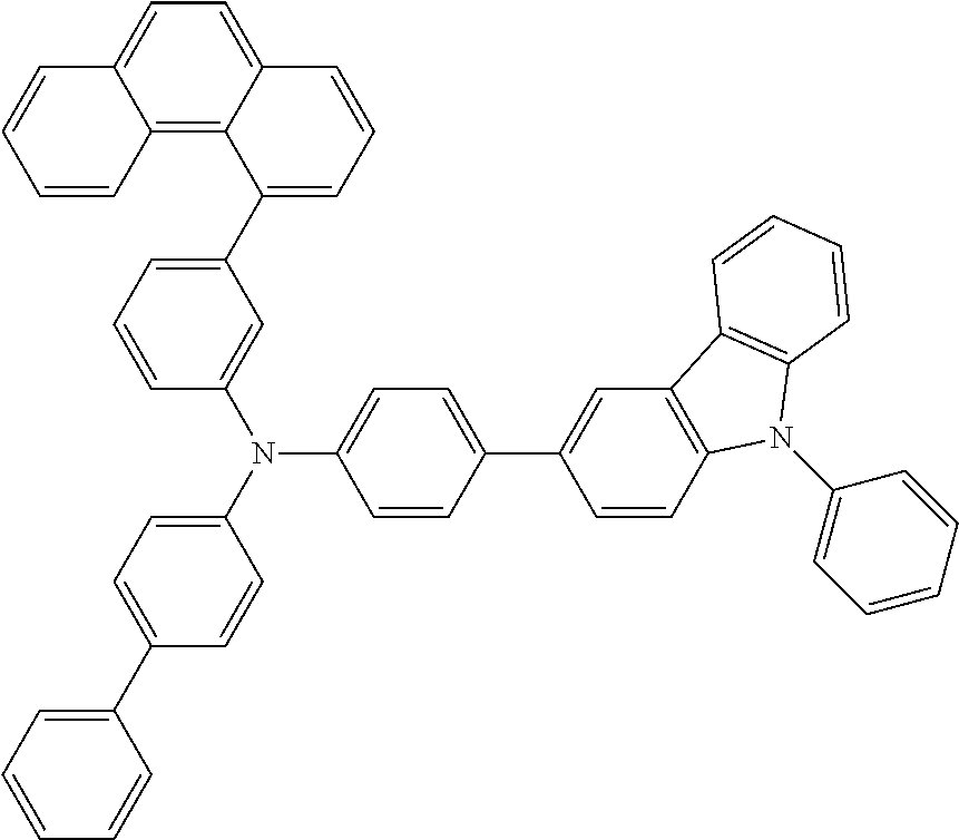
C1=CC2=C3C(=CC=C2C=C1)C=CC=C3C1=CC=CC(N(C2=CC=C(C3=CC=CC=C3)C=C2)C2=CC=C(C3=CC4=C(C=C3)N(C3=CC=CC=C3)C3=C4C=CC=C3)C=C2)=C1
